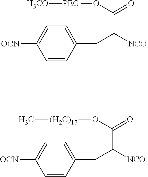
[OCN]C1=CC=C(CC([NCO])C(=O)O[PEG][H3CO])C=C1.[OCN]C1=CC=C(CC([NCO])C(=O)O[(H2C)17]C)C=C1
